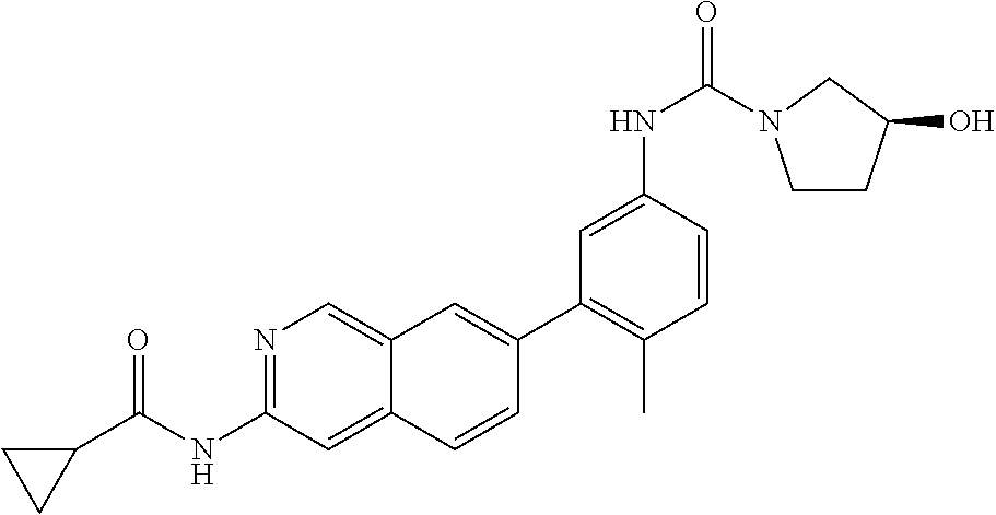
N1=C(NC(C2CC2)=O)C=C2C(=C1)C=C(C1=C(C)C=CC(NC(=O)N3CCC(O)C3)=C1)C=C2
